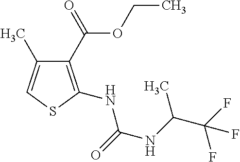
C1(C(=O)OCC)=C(NC(NC(C)C(F)(F)F)=O)SC=C1C
